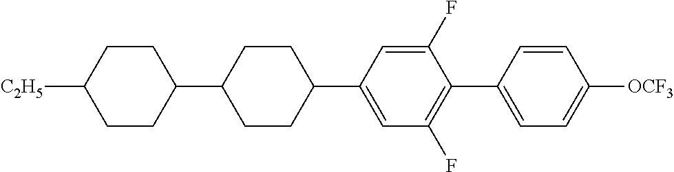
[OCF3]C1=CC=C(C2=C(F)C=C(C3CCC(C4CCC([C2H5])CC4)CC3)C=C2F)C=C1
